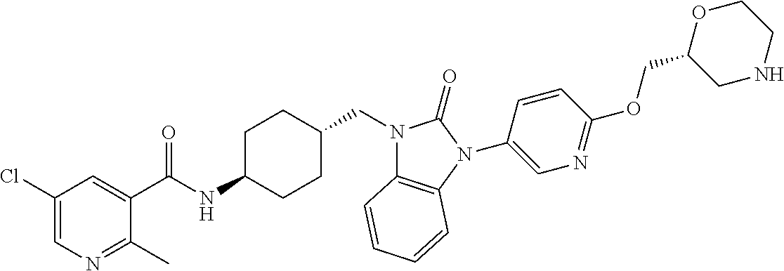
C1(C(NC2CCC(CN3C4=C(N(C5=CN=C(OCC6CNCCO6)C=C5)C3=O)C=CC=C4)CC2)=O)=CC(Cl)=CN=C1C
